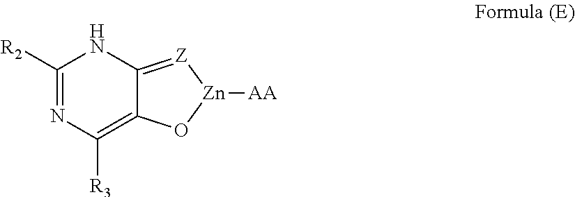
C12=[Z][Zn]([AA])OC1=C([R3])N=C([R2])N2
